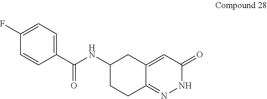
C1(C(NC2CCC3=NNC(=O)C=C3C2)=O)=CC=C(F)C=C1
